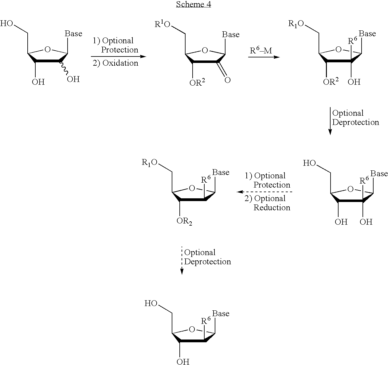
OCC1C(O)C(O)C([Base])O1.C1(=O)C([OR2])C(C[R1O])OC1[Base].C1(O)([R6])C([OR2])C(C[R1O])OC1[Base].C1([R6])C([OR2])C(C[R1O])OC1[Base].C1(O)([R6])C(O)C(CO)OC1[Base].C1([R6])C(O)C(CO)OC1[Base]
